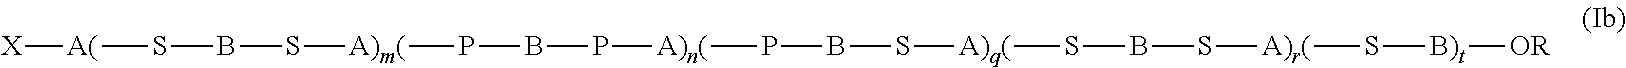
[X][A(]SBS[A)m(]PBP[A)n(]PBS[A)q(]SBS[A)r(]S[B)t][OR]
